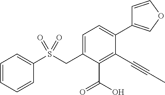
C1(S(CC2=CC=C(C3=COC=C3)C(C#CC)=C2C(O)=O)(=O)=O)=CC=CC=C1
